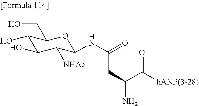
C1(O)C(O)C([NHAc])C(NC(CC(C([hANP(3-28)])=O)N)=O)OC1CO
